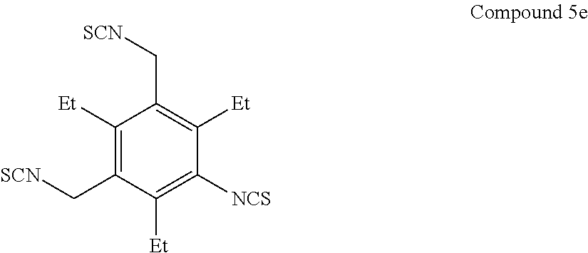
C1([Et])=C(C[SCN])C([Et])=C([NCS])C([Et])=C1C[SCN]
